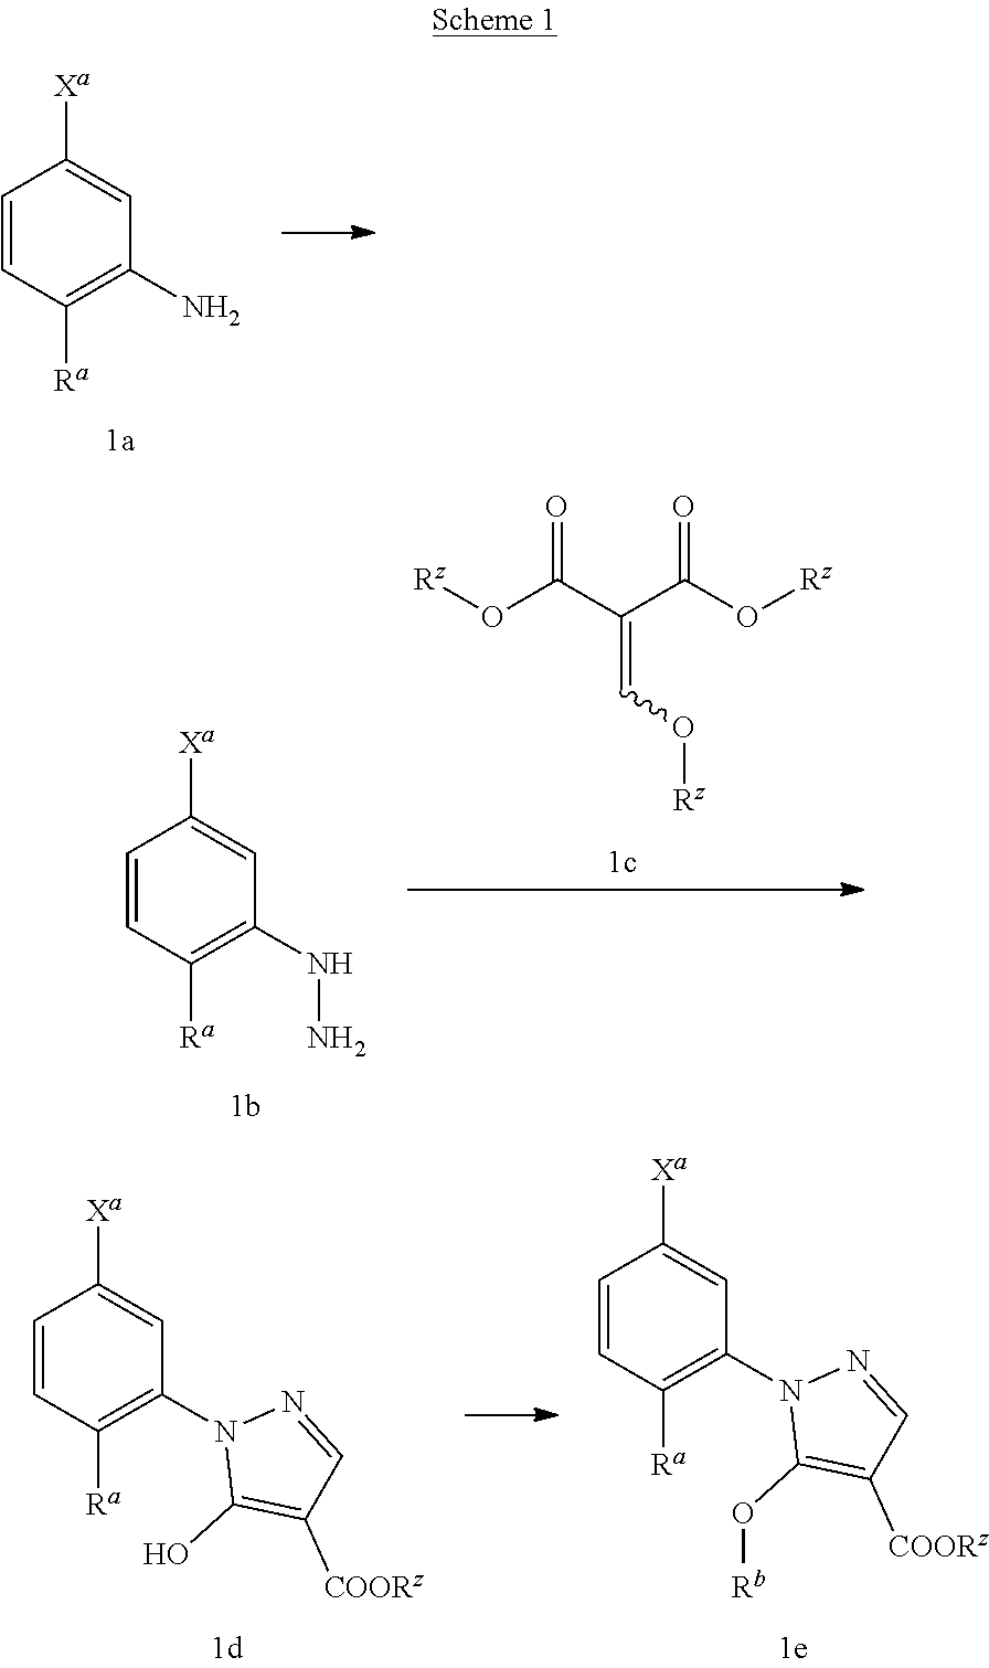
C1=CC([Ra])=C(N)C=C1[Xa].C1=CC([Ra])=C(NN)C=C1[Xa].[Rz]OC(C(C(O[Rz])=O)=CO[Rz])=O.C1=CC([Ra])=C(N2C(O)=C([COORz])C=N2)C=C1[Xa].C1=CC([Ra])=C(N2C(O[Rb])=C([COORz])C=N2)C=C1[Xa]
